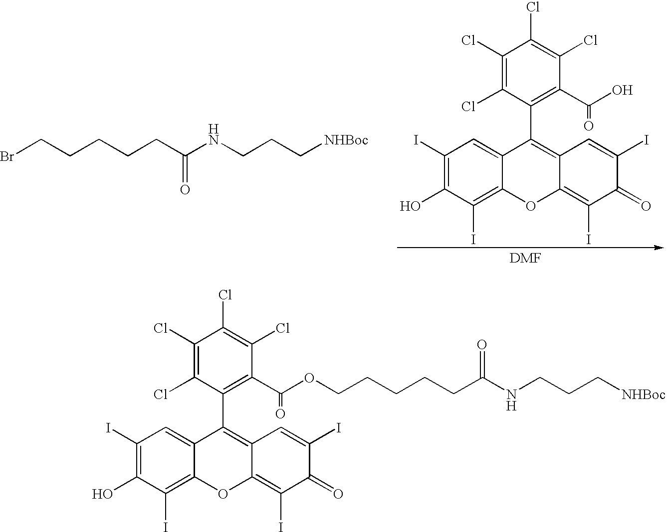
C1(Cl)=C(Cl)C(C2=C3C(=C(I)C(=O)C(I)=C3)OC3=C(I)C(O)=C(I)C=C23)=C(C(O)=O)C(Cl)=C1Cl.BrCCCCCC(NCCC[NHBoc])=O.C1(Cl)=C(Cl)C(C2=C3C(=C(I)C(=O)C(I)=C3)OC3=C(I)C(O)=C(I)C=C23)=C(C(=O)OCCCCCC(NCCC[NHBoc])=O)C(Cl)=C1Cl
